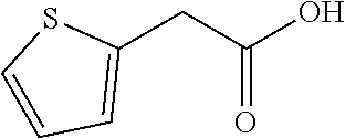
C(CC1=CC=CS1)(=O)O
